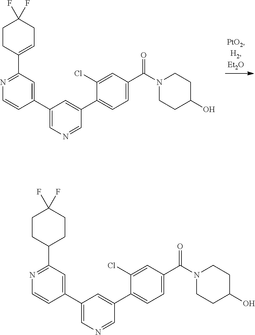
C1(C2=CN=CC(C3=CC=C(C(N4CCC(O)CC4)=O)C=C3Cl)=C2)=CC(C2=CCC(F)(F)CC2)=NC=C1.C1(C2=CN=CC(C3=CC=C(C(N4CCC(O)CC4)=O)C=C3Cl)=C2)=CC(C2CCC(F)(F)CC2)=NC=C1
